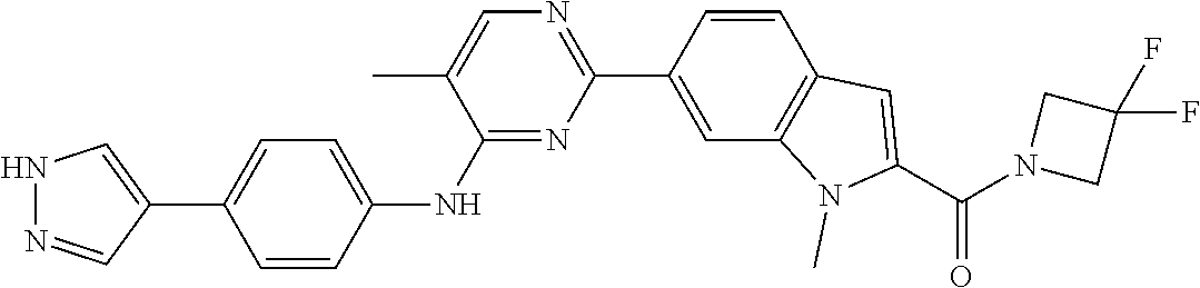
N1=C(NC2=CC=C(C3=CNN=C3)C=C2)C(C)=CN=C1C1=CC2=C(C=C1)C=C(C(=O)N1CC(F)(F)C1)N2C
